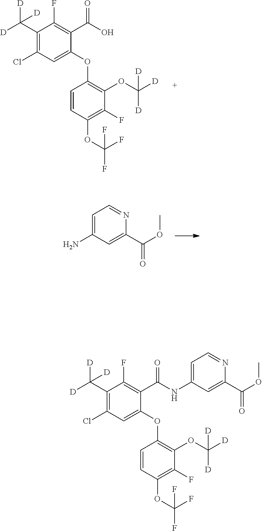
NC1=CC=NC(C(OC)=O)=C1.O(C1=C(OC([D])([D])[D])C(F)=C(OC(F)(F)F)C=C1)C1=CC(Cl)=C(C([D])([D])[D])C(F)=C1C(=O)O.O(C1=C(OC([D])([D])[D])C(F)=C(OC(F)(F)F)C=C1)C1=CC(Cl)=C(C([D])([D])[D])C(F)=C1C(=O)NC1=CC=NC(C(OC)=O)=C1
